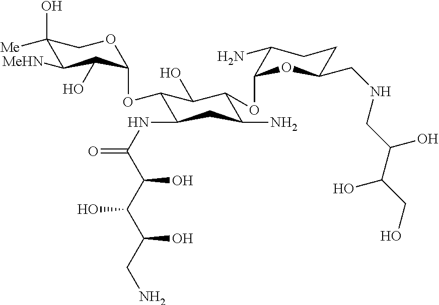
C1(O)([Me])C([MeHN])C(O)C(OC2C(NC(=O)C(C(C(CN)O)O)O)CC(N)C(OC3C(N)CCC(CNCC(C(O)CO)O)O3)C2O)OC1
